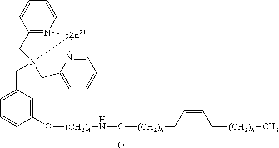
C1=C(CN23CC4=CC=CC=N4[Zn]2N2=C(C3)C=CC=C2)C=C(O[(CH2)4]NC([(CH2)6]CC=CC[(CH2)6]C)=O)C=C1
